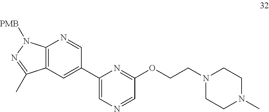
C12=C(C=C(C3=CN=CC(OCCN4CCN(C)CC4)=N3)C=N1)C(C)=NN2[PMB]
